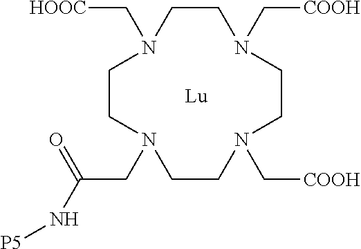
C1CN(C[COOH])CCN(C[COOH])CCN(CC(N[P5])=O)CCN1C[HOOC].[Lu]
